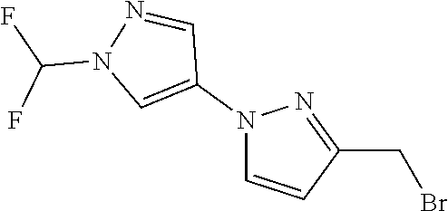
N1(C2=CN(C(F)F)N=C2)C=CC(CBr)=N1
